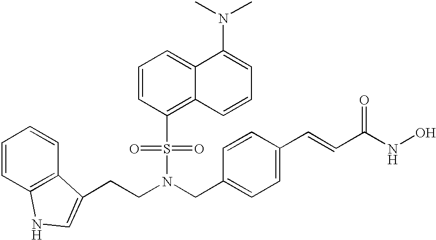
C1=CC2=C(C=C1)C(CCN(S(=O)(C1=C3C(=CC=C1)C(N(C)C)=CC=C3)=O)CC1=CC=C(C=CC(NO)=O)C=C1)=CN2
